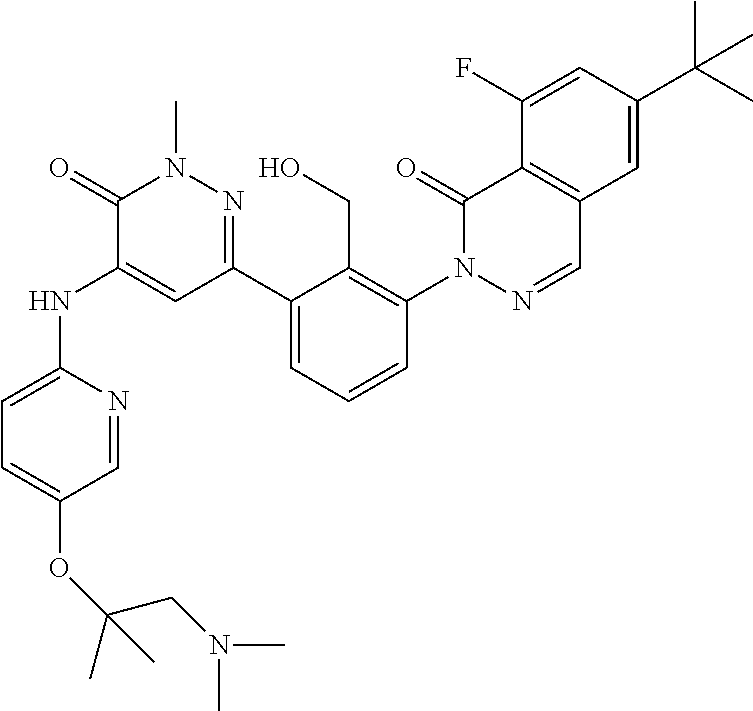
C1=C(OC(CN(C)C)(C)C)C=NC(NC2=CC(C3=CC=CC(N4N=CC5=C(C4=O)C(F)=CC(C(C)(C)C)=C5)=C3CO)=NN(C)C2=O)=C1
